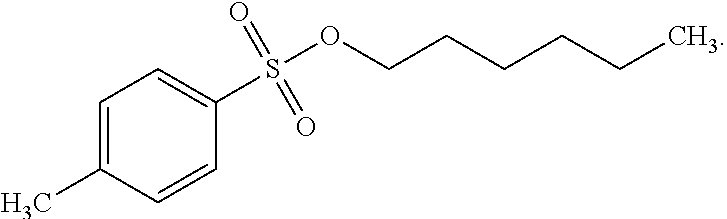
C1=C(C)C=CC(S(OCCCCCC)(=O)=O)=C1
